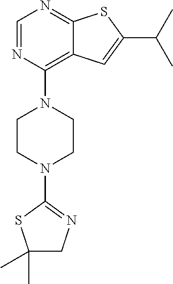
C1=NC(N2CCN(C3=NCC(C)(C)S3)CC2)=C2C(=N1)SC(C(C)C)=C2
